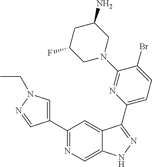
C1(C2=CN(CC)N=C2)=NC=C2C(=C1)C(C1=CC=C(Br)C(N3CC(N)CC(F)C3)=N1)=NN2
